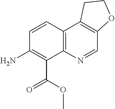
NC1=C(C(=O)OC)C2=C(C=C1)C1=C(C=N2)OCC1
